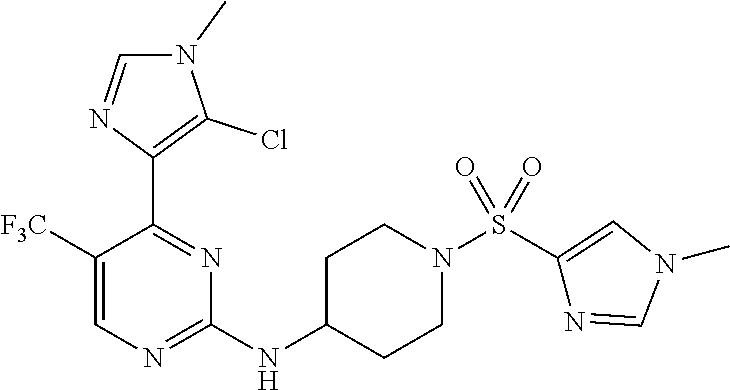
N1(C)C=NC(C2=NC(NC3CCN(S(C4=CN(C)C=N4)(=O)=O)CC3)=NC=C2[F3C])=C1Cl
